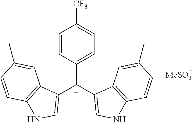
C1=CC([C+](C2=CNC3=C2C=C(C)C=C3)C2=CNC3=C2C=C(C)C=C3)=CC=C1[CF3]
